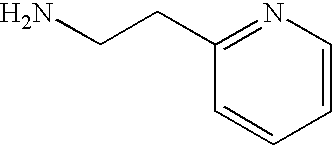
C1(CCN)=NC=CC=C1
